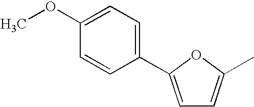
C1=CC(C2=CC=C(C)O2)=CC=C1OC
